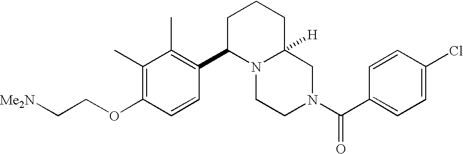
[Me2N]CCOC1=C(C)C(C)=C(C2N3C([H])(CCC2)CN(C(C2=CC=C(Cl)C=C2)=O)CC3)C=C1
